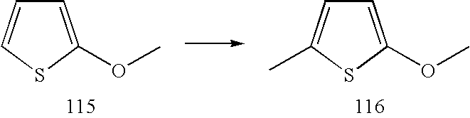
C1=C(OC)SC(C)=C1.C1=C(OC)SC=C1
